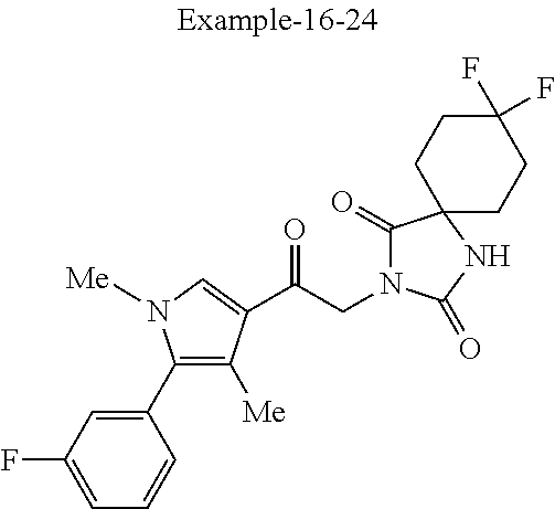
C1=C(F)C=C(C2=C([Me])C(C(CN3C(=O)C4(NC3=O)CCC(F)(F)CC4)=O)=CN2[Me])C=C1
